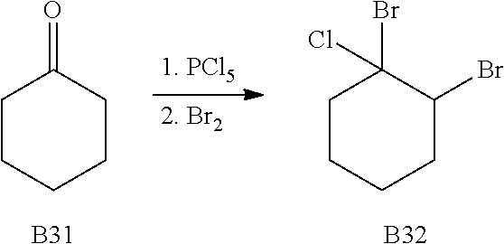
C1CCCC(Br)C1(Br)Cl.[B32].C1CCCCC1=O.[B31]
